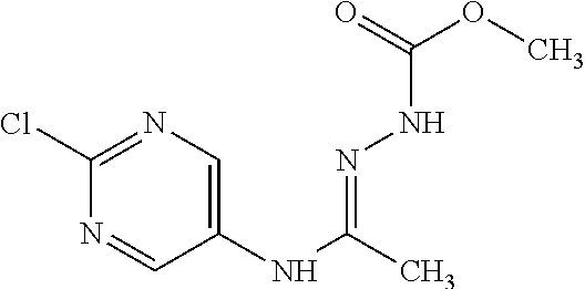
C1(NC(C)=NNC(OC)=O)=CN=C(Cl)N=C1
